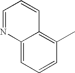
C12=CC=CC(C)=C1C=CC=N2
